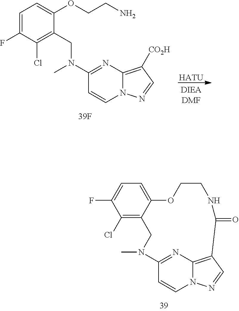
C12=C([CO2H])C=NN1C=CC(N(C)CC1=C(Cl)C(F)=CC=C1OCCN)=N2.[HATU].C12=C3C=NN1C=CC(=N2)N(C)CC1=C(Cl)C(F)=CC=C1OCCNC3=O
